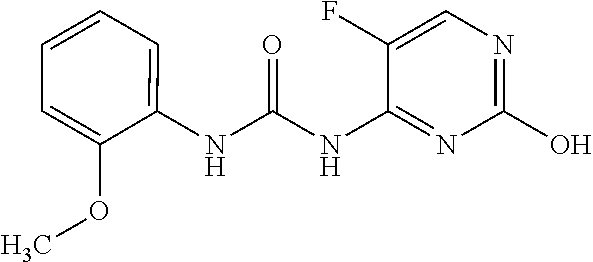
N(C(NC1=NC(O)=NC=C1F)=O)C1=CC=CC=C1OC
